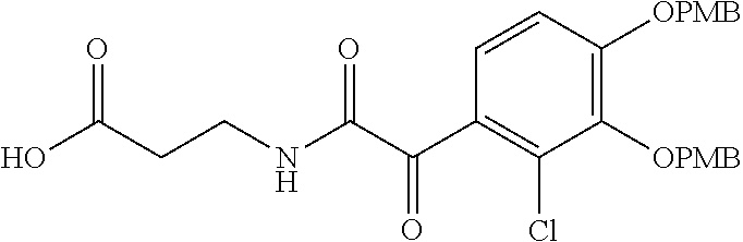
C1=CC([OPMB])=C([OPMB])C(Cl)=C1C(C(NCCC(O)=O)=O)=O
